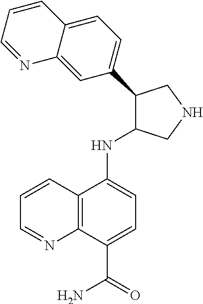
C1=CC2=C(N=C1)C(C(=O)N)=CC=C2NC1C(C2=CC=C3C(=C2)N=CC=C3)CNC1
